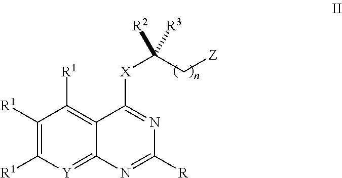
C1([R1])=C([R1])[Y]=C2C(=C1[R1])C([X]C(C[Z])([R3])[R2])=NC([R])=N2
